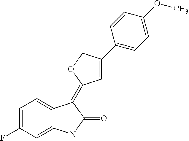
C1=C(F)C=C2C(=C1)C(=C1C=C(C3=CC=C(OC)C=C3)CO1)C(=O)N2
